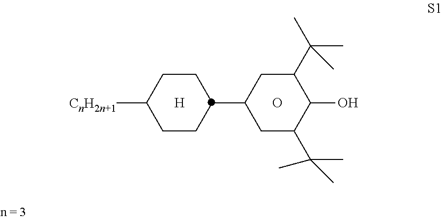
[CnH2n+1]C1CCC(C2CC(C(C)(C)C)C(O)C(C(C)(C)C)C2)CC1.O.[H]
